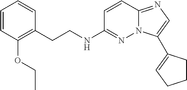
C(CNC1=NN2C(=NC=C2C2=CCCC2)C=C1)C1=C(OCC)C=CC=C1
